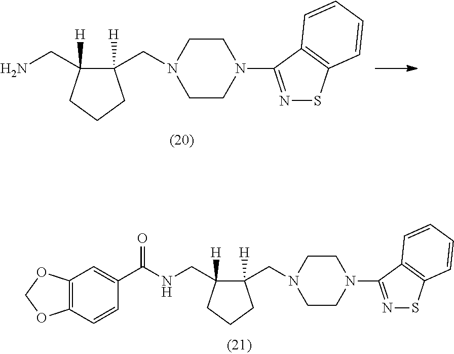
C1CN(CC2([H])C(CNC(C3=CC4=C(C=C3)OCO4)=O)([H])CCC2)CCN1C1=NSC2=C1C=CC=C2.C1CN(CC2([H])C(CN)([H])CCC2)CCN1C1=NSC2=C1C=CC=C2
